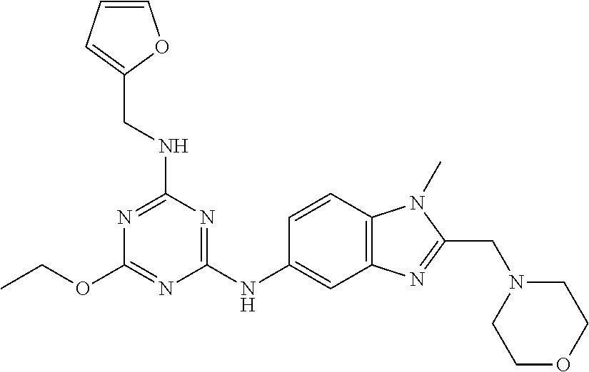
C(OC1=NC(NC2=CC3=C(C=C2)N(C)C(CN2CCOCC2)=N3)=NC(NCC2=CC=CO2)=N1)C
